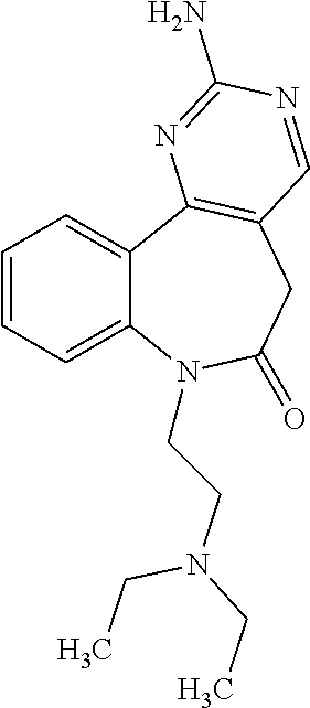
C1=CC=C2C(=C1)C1=C(CC(=O)N2CCN(CC)CC)C=NC(N)=N1
